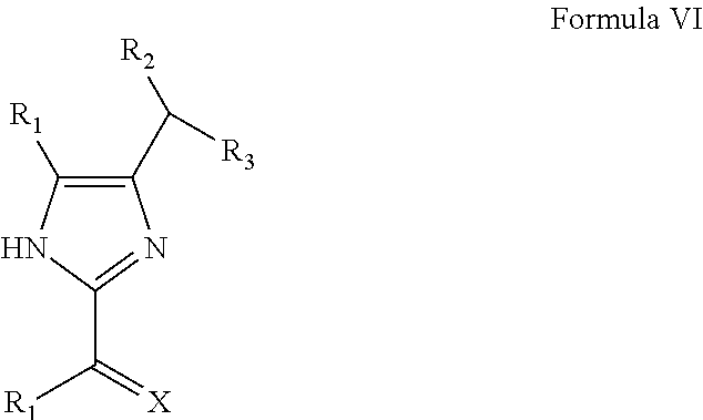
C1(C([R2])[R3])=C([R1])NC(C(=[X])[R1])=N1
